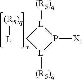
[L]1([(R5)q])C[L]([(R5)q])P1[X].[L][(R5)q]
